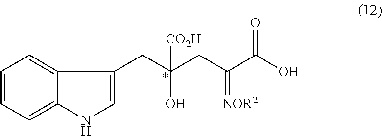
C1=CC=C2C(=C1)C(CC(CC(C(O)=O)=[NOR2])(O)[CO2H])=CN2
